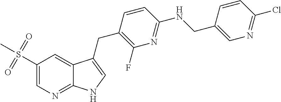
C1(S(=O)(=O)C)=CN=C2C(=C1)C(CC1=C(F)N=C(NCC3=CN=C(Cl)C=C3)C=C1)=CN2
